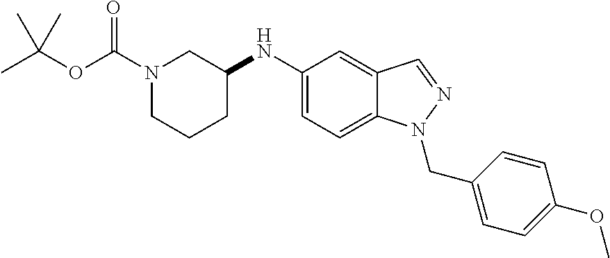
N1(C(OC(C)(C)C)=O)CCCC(NC2=CC=C3C(=C2)C=NN3CC2=CC=C(OC)C=C2)C1
